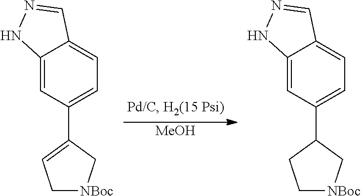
C12=CC(C3CC[NBoc]C3)=CC=C1C=NN2.C12=CC(C3=CC[NBoc]C3)=CC=C1C=NN2.[MeOH]
